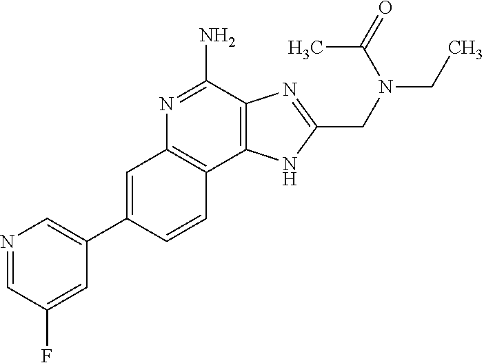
C1=C(C2=CN=CC(F)=C2)C=CC2=C1N=C(N)C1=C2NC(CN(CC)C(=O)C)=N1
